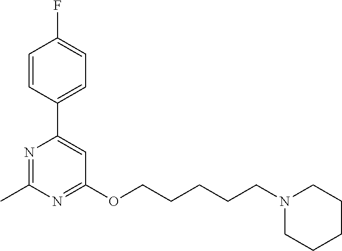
N1=C(C)N=C(OCCCCCN2CCCCC2)C=C1C1=CC=C(F)C=C1
